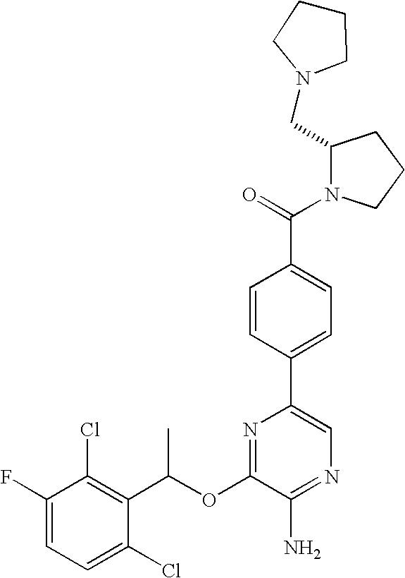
C1=C(F)C(Cl)=C(C(OC2=NC(C3=CC=C(C(=O)N4C(CN5CCCC5)CCC4)C=C3)=CN=C2N)C)C(Cl)=C1
